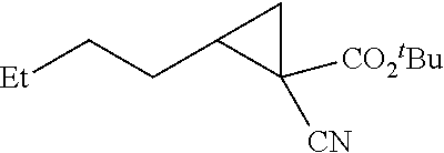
[Et]CCC1C([CN])([CO2tBu])C1
